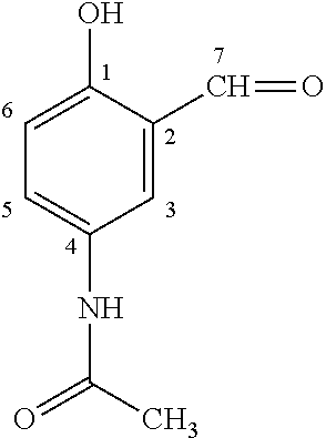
C1=C(O)C(C=O)=CC(NC(C)=O)=C1
